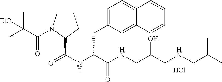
N(C(C(NCC(CNCC(C)C)O)=O)CC1=CC=C2C(=C1)C=CC=C2)C(=O)C1N(C(C(C)(C)[EtO])=O)CCC1.Cl
